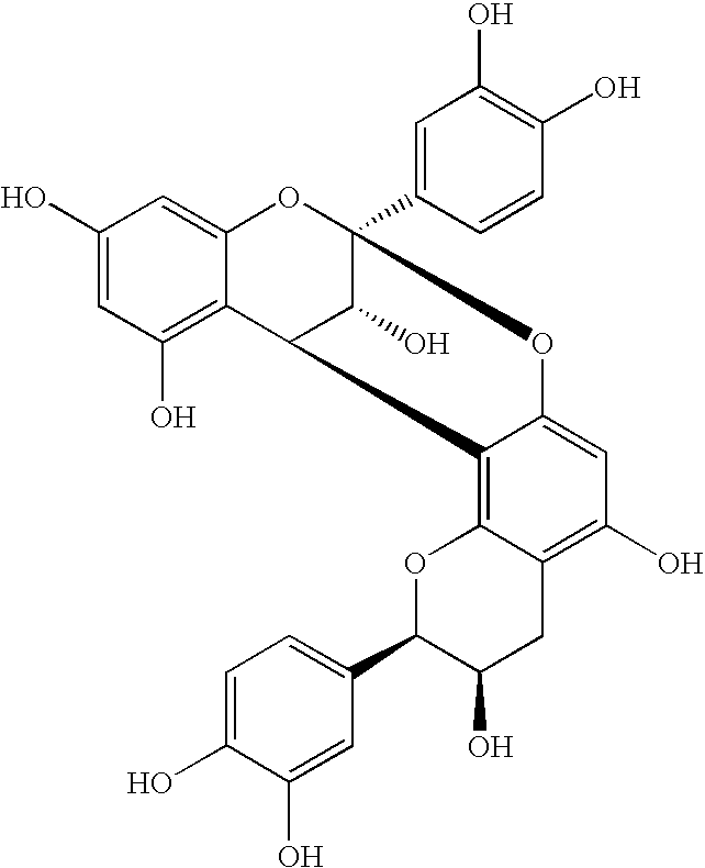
C1(O)=CC(O)=C2C(=C1)OC1(C3=CC(O)=C(O)C=C3)C(O)C2C2=C3C(=C(O)C=C2O1)CC(O)C(C1=CC=C(O)C(O)=C1)O3
